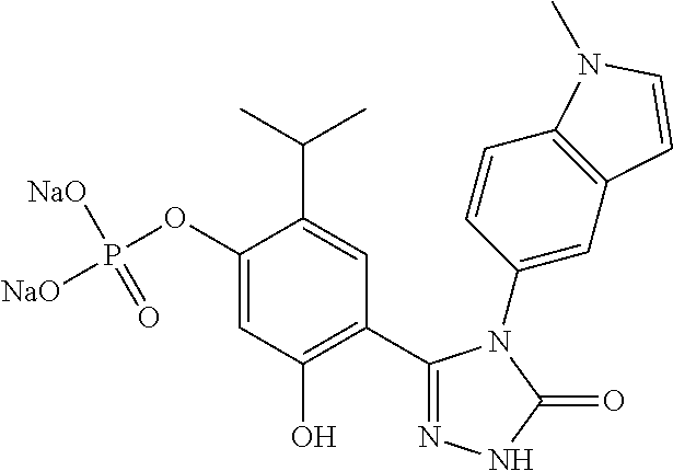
C1(OP([NaO])([NaO])=O)=CC(O)=C(C2=NNC(=O)N2C2=CC3=C(C=C2)N(C)C=C3)C=C1C(C)C
